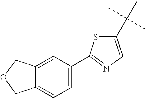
C12=CC(C3=NC=C(C(C)(C)C)S3)=CC=C1COC2
